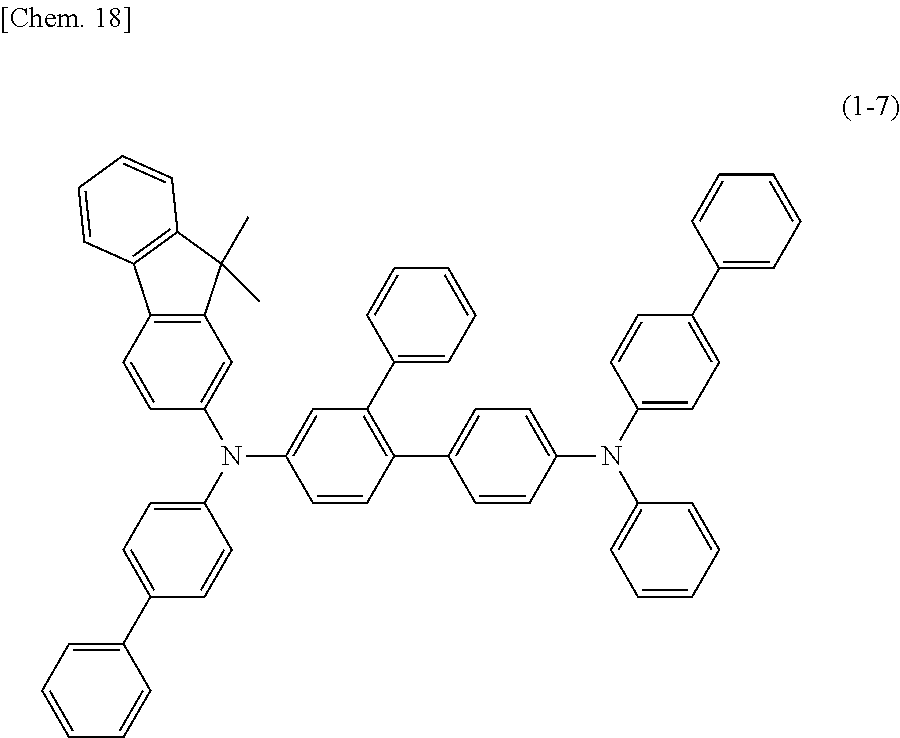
C12=C(C=C(N(C3=CC=C(C4=CC=CC=C4)C=C3)C3=CC(C4=CC=CC=C4)=C(C4=CC=C(N(C5=CC=CC=C5)C5=CC=C(C6=CC=CC=C6)C=C5)C=C4)C=C3)C=C1)C(C)(C)C1=C2C=CC=C1
